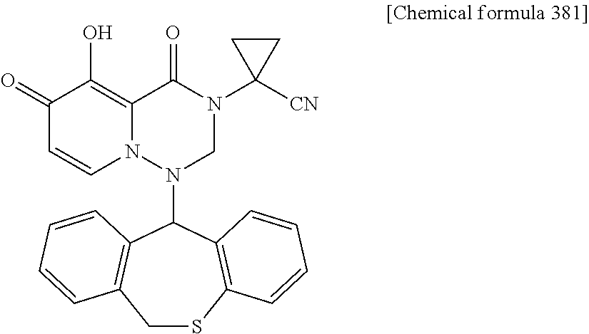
C12=C(O)C(=O)C=CN1N(C1C3=C(CSC4=C1C=CC=C4)C=CC=C3)CN(C1([CN])CC1)C2=O
